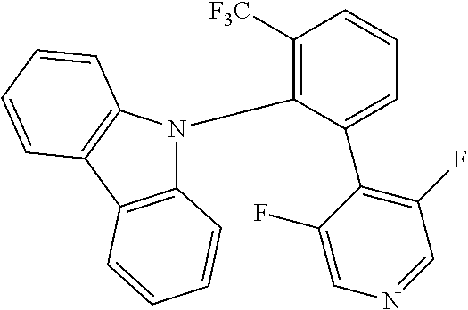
C1([F3C])=C(N2C3=C(C4=C2C=CC=C4)C=CC=C3)C(C2=C(F)C=NC=C2F)=CC=C1
